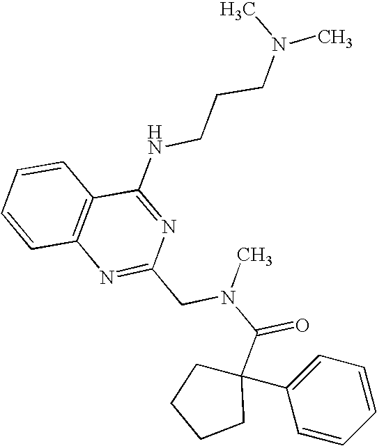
C1=CC2=C(C=C1)C(NCCCN(C)C)=NC(CN(C(=O)C1(C3=CC=CC=C3)CCCC1)C)=N2
